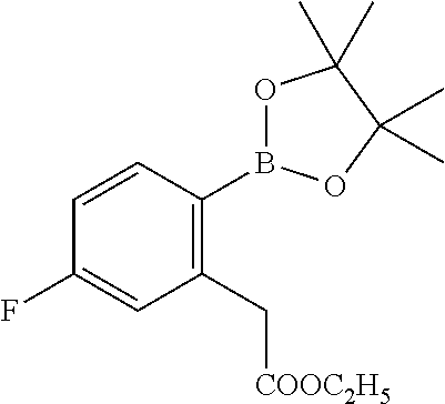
C1(C[COOC2H5])=C(B2OC(C)(C)C(C)(C)O2)C=CC(F)=C1
